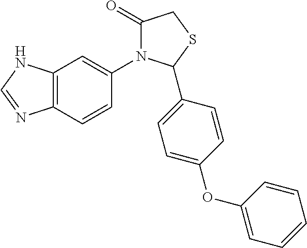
C12=C(C=CC(N3C(=O)CSC3C3=CC=C(OC4=CC=CC=C4)C=C3)=C1)N=CN2
